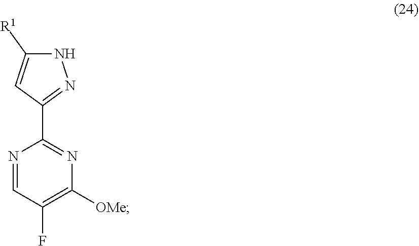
C1=NC(C2=NNC([R1])=C2)=NC([OMe])=C1F
